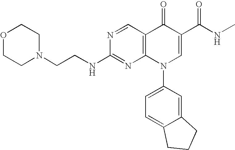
N1=CC2=C(N=C1NCCN1CCOCC1)N(C1=CC=C3C(=C1)CCC3)C=C(C(=O)NC)C2=O
